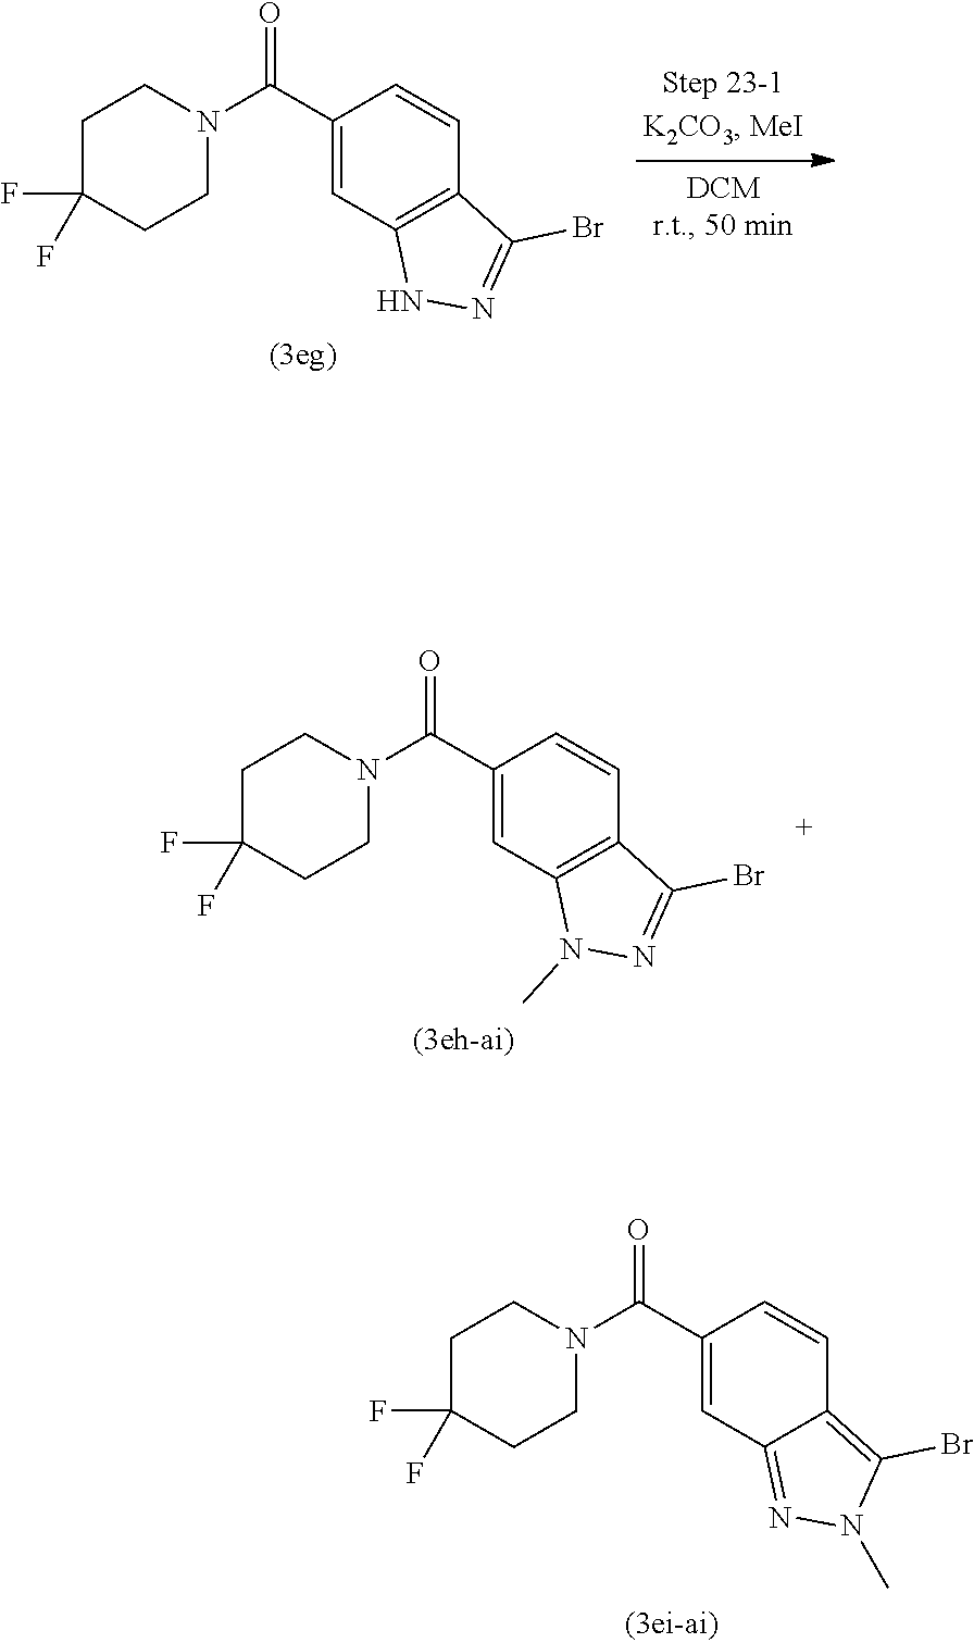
N1N=C(Br)C2=C1C=C(C(N1CCC(F)(F)CC1)=O)C=C2.N1(C)N=C(Br)C2=C1C=C(C(N1CCC(F)(F)CC1)=O)C=C2.N1=C2C=C(C(N3CCC(F)(F)CC3)=O)C=CC2=C(Br)N1C
